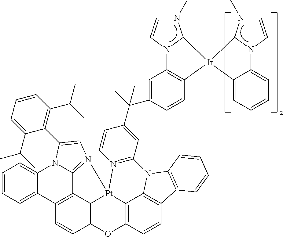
C1=CC=C2C(=C1)N1C3=N([Pt]45C6=C(C=CC2=C36)OC2=C4C3=C(C=C2)C2=C(N3C3=N5C=CC(C(C)(C4=CC5=C(C=C4)[Ir]4(C6=CC=CC=C6N6C=CN(C)C46)C4N(C)C=CN54)C)=C3)C=CC=C2)C=C1C1=C(C(C)C)C=CC=C1C(C)C
